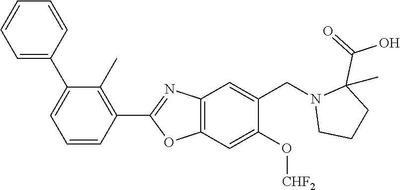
C1(C2=CC=CC=C2)=CC=CC(C2=NC3=C(O2)C=C(O[CHF2])C(CN2CCCC2(C(=O)O)C)=C3)=C1C
